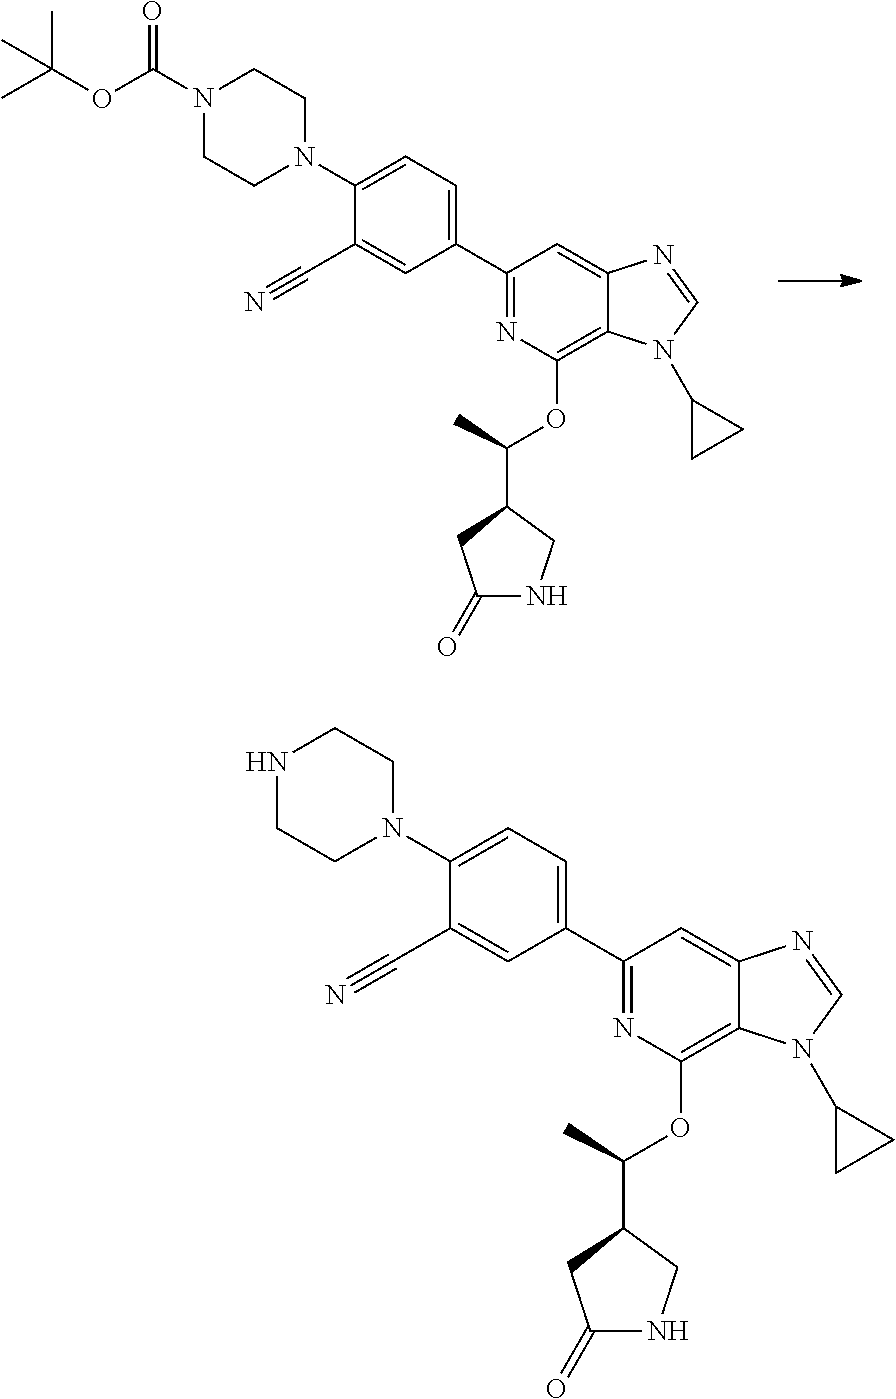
C1(C2=CC=C(N3CCN(C(OC(C)(C)C)=O)CC3)C(C#N)=C2)=NC(OC(C2CNC(=O)C2)C)=C2C(=C1)N=CN2C1CC1.C1(C2=CC=C(N3CCNCC3)C(C#N)=C2)=NC(OC(C2CNC(=O)C2)C)=C2C(=C1)N=CN2C1CC1
